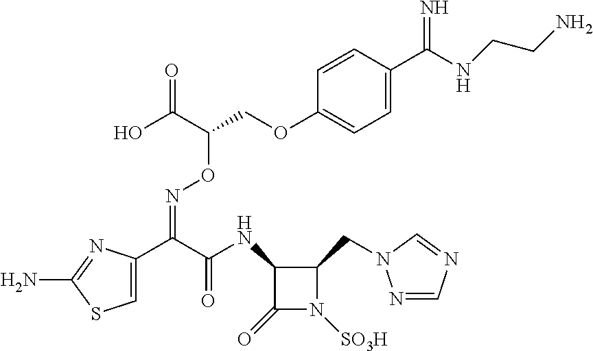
C1(C(C(NC2C(CN3N=CN=C3)N([SO3H])C2=O)=O)=NOC(COC2=CC=C(C(NCCN)=N)C=C2)C(O)=O)=CSC(N)=N1
